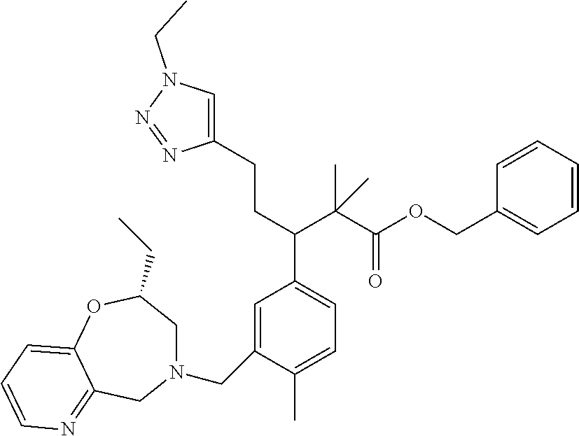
C1=C(CN2CC(CC)OC3=CC=CN=C3C2)C(C)=CC=C1C(C(C(OCC1=CC=CC=C1)=O)(C)C)CCC1=CN(CC)N=N1
